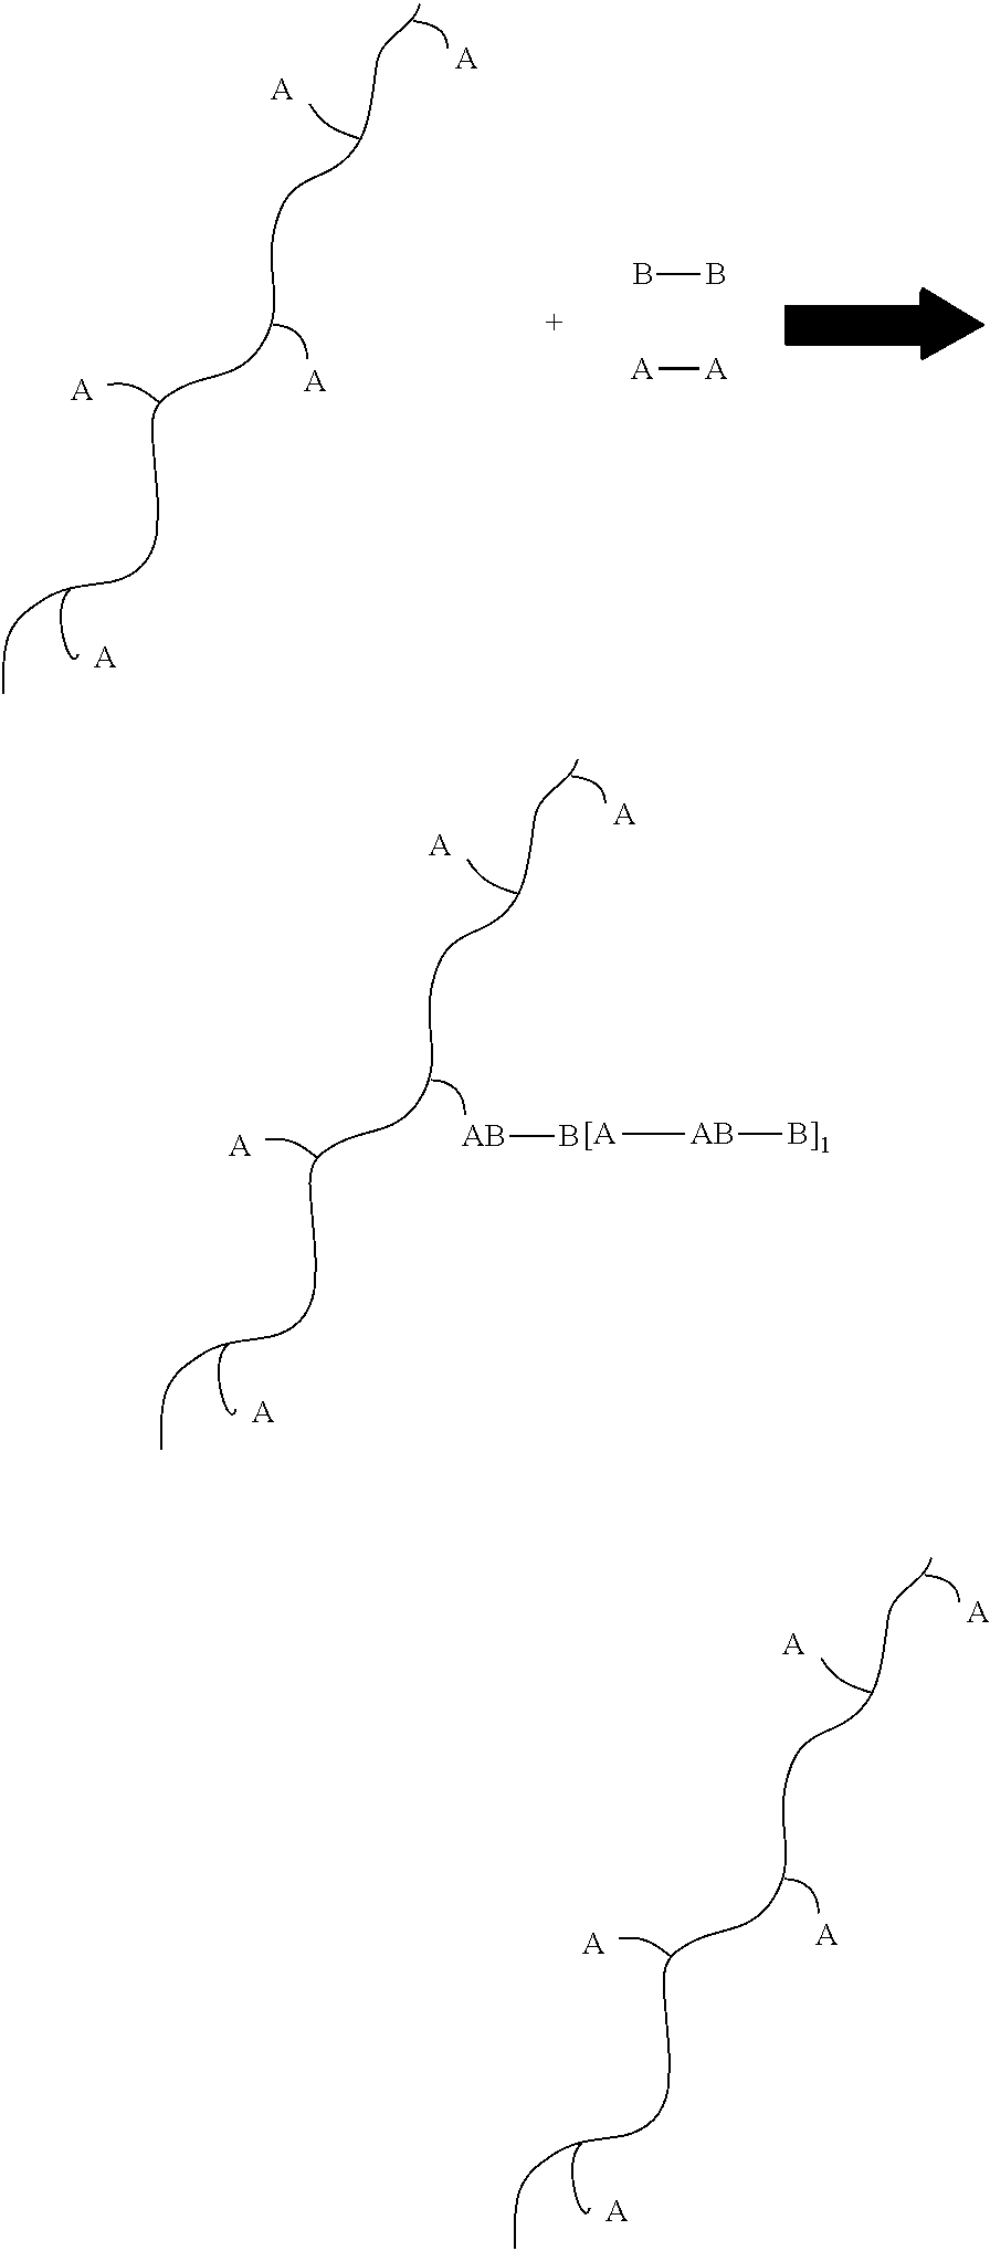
[A].[A].[A].[A].[A].BB.[A][A].[A].[A].[AB]B.[A].[A].[[A][AB][B]1].[A].[A].[A].[A].[A]
